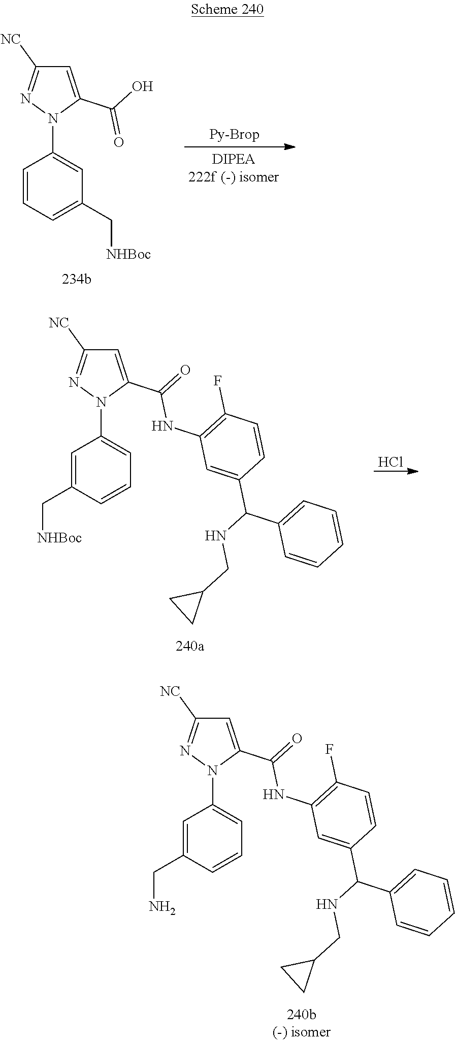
Cl.C1(C(=O)NC2=C(F)C=CC(C(NCC3CC3)C3=CC=CC=C3)=C2)=CC([NC])=NN1C1=CC=CC(C[NHBoc])=C1.C1(C(=O)NC2=C(F)C=CC(C(NCC3CC3)C3=CC=CC=C3)=C2)=CC([NC])=NN1C1=CC=CC(CN)=C1.C1=C(C(O)=O)N(C2=CC(C[NHBoc])=CC=C2)N=C1[NC]
